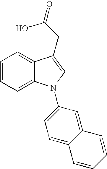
C1=CC=C2C(=C1)C(CC(=O)O)=CN2C1=CC=C2C(=C1)C=CC=C2
